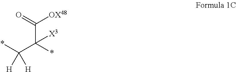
*C(C(C(=O)[OX48])([X3])*)([H])[H]
